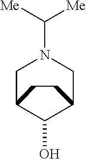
C1C2C(O)C(CN1C([Me])[Me])CC2
